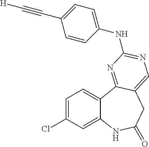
C1=C(Cl)C=C2C(=C1)C1=NC(NC3=CC=C(C#C[H])C=C3)=NC=C1CC(=O)N2
